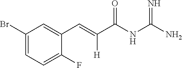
C1(Br)=CC=C(F)C(C=C(C(NC(N)=N)=O)[H])=C1
